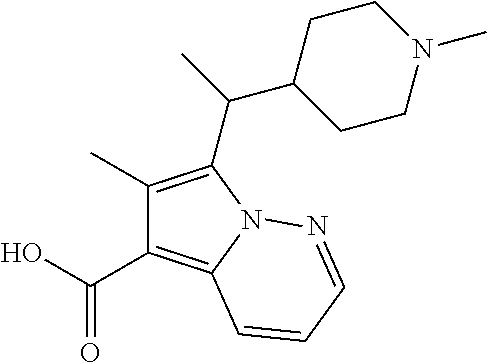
C1(C)=C(C(C2CCN(C)CC2)C)N2C(=C1C(=O)O)C=CC=N2
